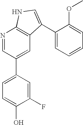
N1=CC(C2=CC=C(O)C(F)=C2)=CC2=C1NC=C2C1=CC=CC=C1OC
